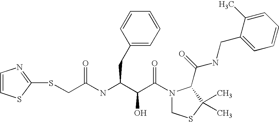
C(NC(C(C(N1CSC(C)(C)C1C(NCC1=CC=CC=C1C)=O)=O)O)CC1=CC=CC=C1)(=O)CSC1=NC=CS1
